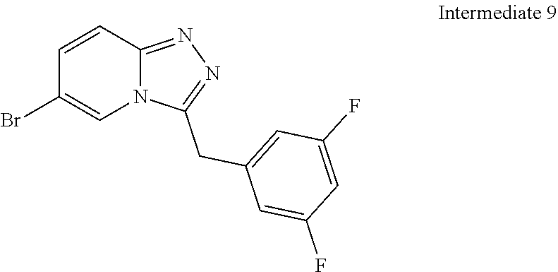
C1=CC2=NN=C(CC3=CC(F)=CC(F)=C3)N2C=C1Br
